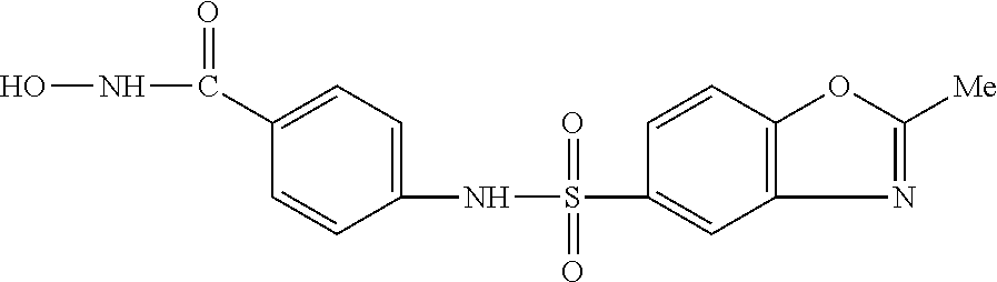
ONC(=O)C1=CC=C(NS(=O)(=O)C2=CC3=C(C=C2)OC([Me])=N3)C=C1
